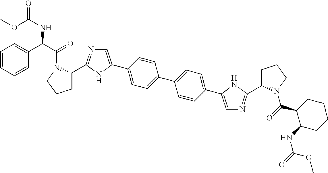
C1(C2=CN=C(C3CCCN3C(=O)C3C(NC(=O)OC)CCCC3)N2)=CC=C(C2=CC=C(C3=CN=C(C4CCCN4C(C(C4=CC=CC=C4)NC(=O)OC)=O)N3)C=C2)C=C1
